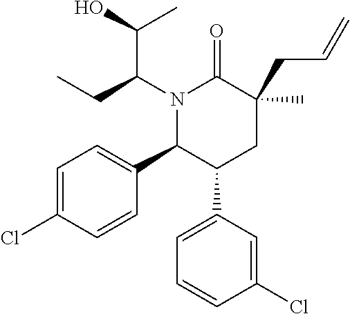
N1(C(CC)C(C)O)C(C2=CC=C(Cl)C=C2)C(C2=CC=CC(Cl)=C2)CC(C)(CC=C)C1=O
